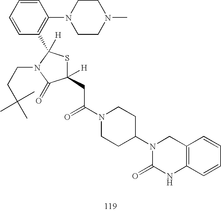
C1(CC(N2CCC(N3C(=O)NC4=C(C3)C=CC=C4)CC2)=O)([H])SC(C2=C(N3CCN(C)CC3)C=CC=C2)([H])N(CCC(C)(C)C)C1=O
